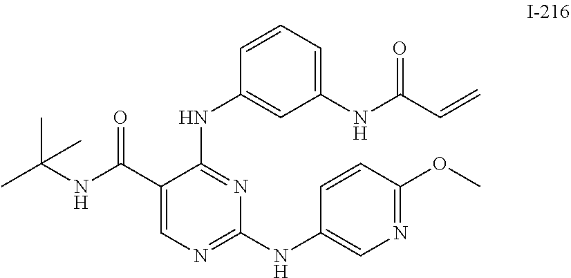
N(C1=NC(NC2=CN=C(OC)C=C2)=NC=C1C(NC(C)(C)C)=O)C1=CC(NC(C=C)=O)=CC=C1
